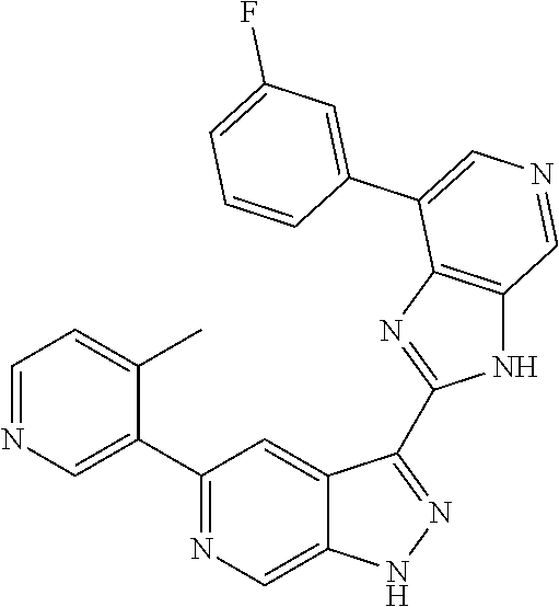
C1(C2=CN=CC=C2C)=NC=C2C(=C1)C(C1=NC3=C(N1)C=NC=C3C1=CC(F)=CC=C1)=NN2
